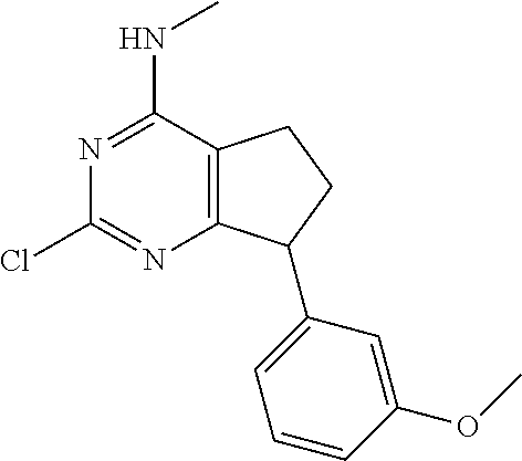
N1=C(NC)C2=C(N=C1Cl)C(C1=CC=CC(OC)=C1)CC2
